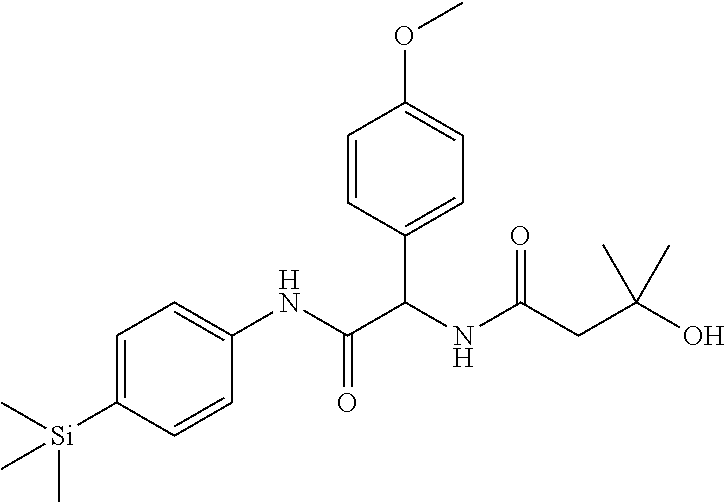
C1=C([Si](C)(C)C)C=CC(NC(=O)C(NC(CC(C)(O)C)=O)C2=CC=C(OC)C=C2)=C1
